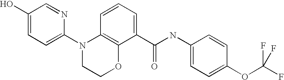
C1(N2CCOC3=C2C=CC=C3C(NC2=CC=C(OC(F)(F)F)C=C2)=O)=CC=C(O)C=N1
